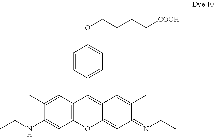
C1=CC(C2=C3C(=CC(=NCC)C(C)=C3)OC3=C2C=C(C)C(NCC)=C3)=CC=C1OCCCC[COOH]
